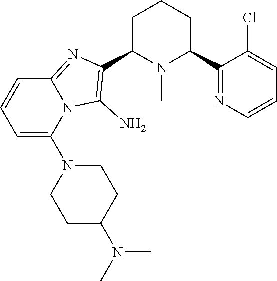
C1C(C2=C(N)N3C(=N2)C=CC=C3N2CCC(N(C)C)CC2)N(C)C(C2=NC=CC=C2Cl)CC1
